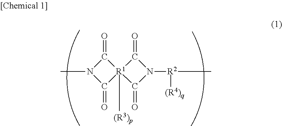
C1(=O)N(C)C(=O)[R1]12([(R3)p])C(=O)N([R2](C)[(R4)q])C2=O
